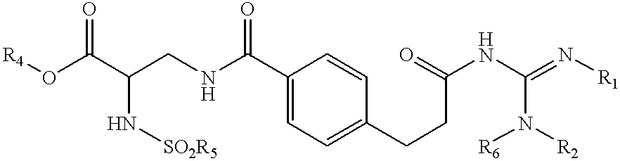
[R4]OC(C(CNC(C1=CC=C(CCC(NC(=N[R1])N([R2])[R6])=O)C=C1)=O)N[SO2R5])=O
